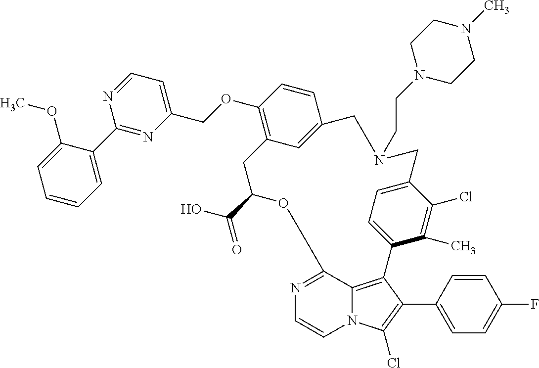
C1=CC=C(C2=NC(COC3=C4C=C(C=C3)CN(CCN3CCN(C)CC3)CC3=CC=C(C(C)=C3Cl)C3=C5N(C(Cl)=C3C3=CC=C(F)C=C3)C=CN=C5OC(C(O)=O)C4)=CC=N2)C(OC)=C1
